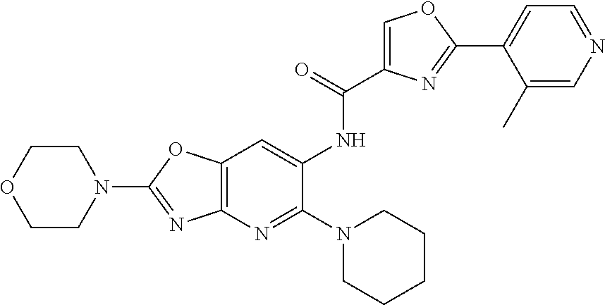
C1COCCN1C1=NC2=C(O1)C=C(NC(=O)C1=COC(C3=CC=NC=C3C)=N1)C(N1CCCCC1)=N2
